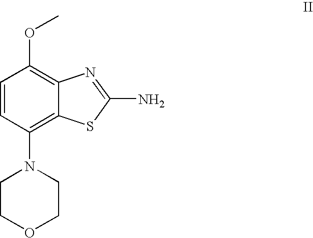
C1=CC(N2CCOCC2)=C2C(=C1OC)N=C(N)S2
